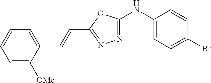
C1(NC2=NN=C(C=CC3=CC=CC=C3[OMe])O2)=CC=C(Br)C=C1
